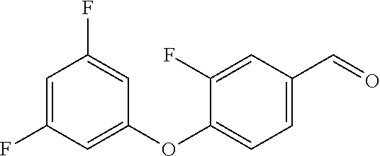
C1=C(F)C=C(OC2=CC=C(C=O)C=C2F)C=C1F
